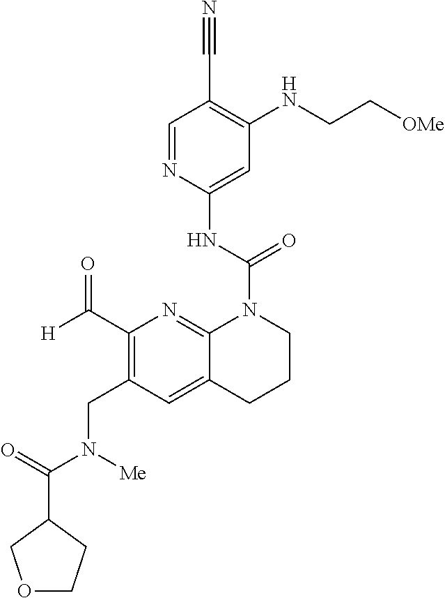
C(CNC1=C(C#N)C=NC(NC(=O)N2CCCC3=CC(CN(C(C4CCOC4)=O)[Me])=C(C([H])=O)N=C23)=C1)[OMe]
